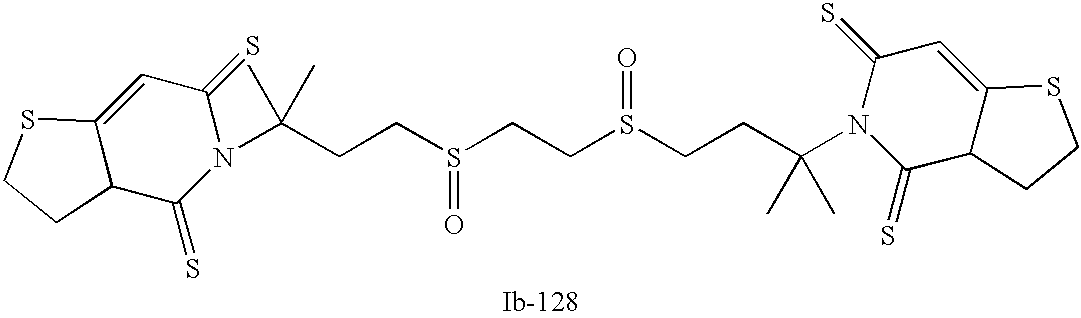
C(CCS(=O)CCS(=O)CCC(C)(C)N1C(=S)C=C2C(C1=S)CCS2)(C)(C)N1C(=S)C2C(=CC1=S)SCC2
